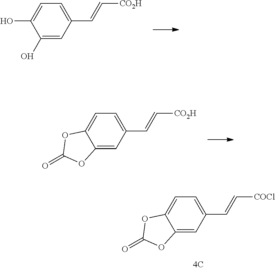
C1(O)=CC(C=C[CO2H])=CC=C1O.C12=CC(C=C[COCl])=CC=C1OC(=O)O2.C12=CC(C=C[CO2H])=CC=C1OC(=O)O2
